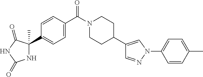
C1CC(C2=CN(C3=CC=C(C)C=C3)N=C2)CCN1C(=O)C1=CC=C(C2(C)NC(=O)NC2=O)C=C1
